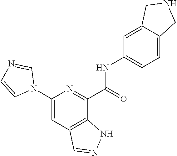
C1(N2C=NC=C2)=CC2=C(C(C(=O)NC3=CC=C4C(=C3)CNC4)=N1)NN=C2
